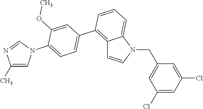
C12=C(C3=CC=C(N4C=C(C)N=C4)C(OC)=C3)C=CC=C1N(CC1=CC(Cl)=CC(Cl)=C1)C=C2
